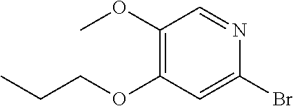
C1(OC)=C(OCCC)C=C(Br)N=C1
